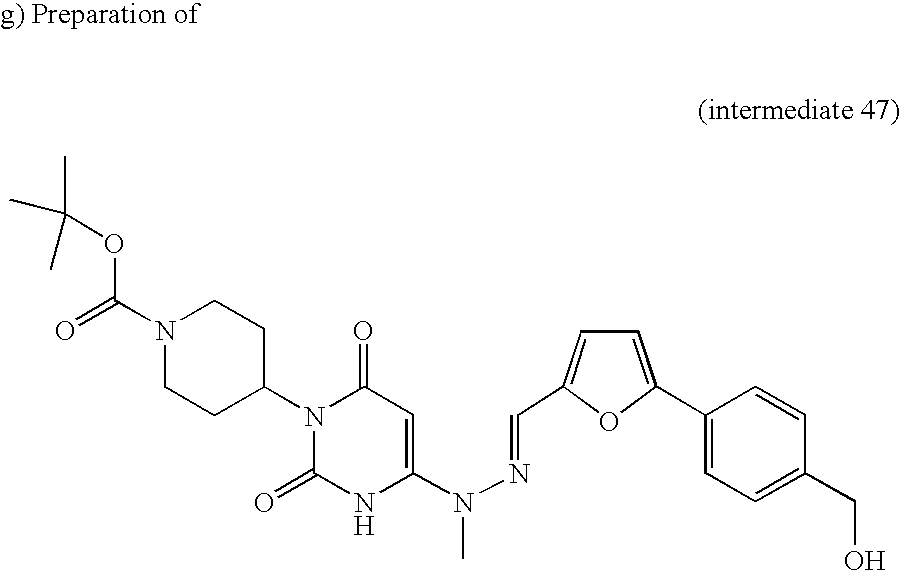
C1(N2C(=O)NC(N(N=CC3=CC=C(C4=CC=C(CO)C=C4)O3)C)=CC2=O)CCN(C(=O)OC(C)(C)C)CC1
